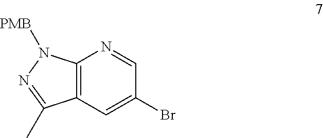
C12=C(C=C(Br)C=N1)C(C)=NN2[PMB]
